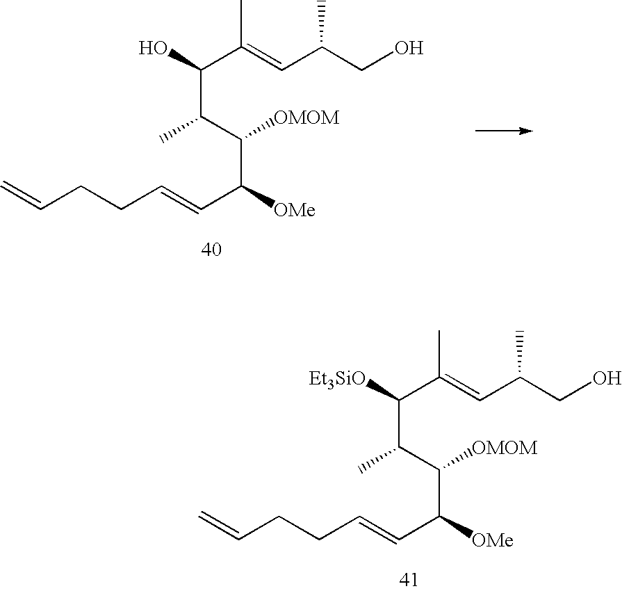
C=CCCC=CC([OMe])C(C(C)C(O)C(=CC(CO)C)C)[OMOM].C=CCCC=CC([OMe])C(C(C)C([Et3SiO])C(=CC(CO)C)C)[OMOM]
